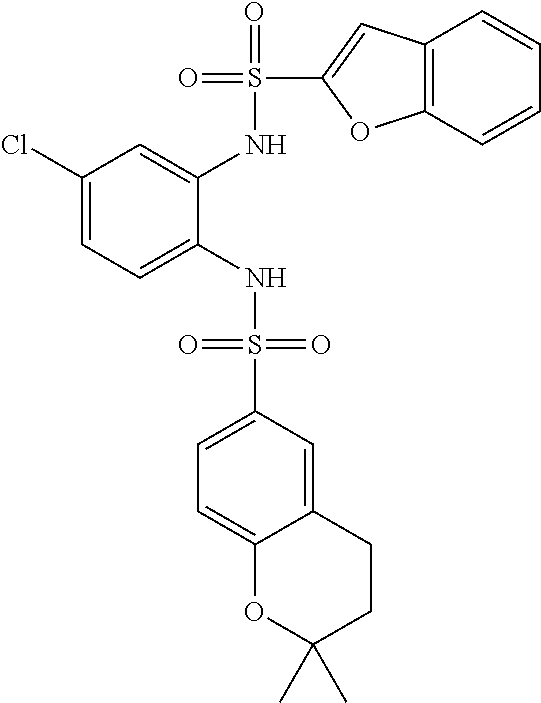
C1(Cl)=CC=C(NS(=O)(=O)C2=CC=C3C(=C2)CCC(C)(C)O3)C(NS(=O)(C2=CC3=C(O2)C=CC=C3)=O)=C1
